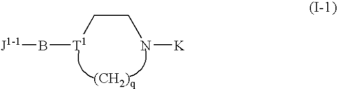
[J1-1]B[T1]CCN[K]
